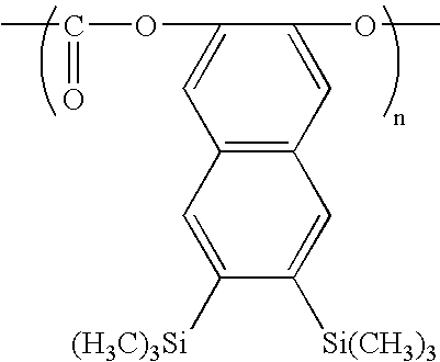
C1(OC(C)=O)=CC2=C(C=C1OC)C=C([Si(CH3)3])C([(H3C)3Si])=C2
